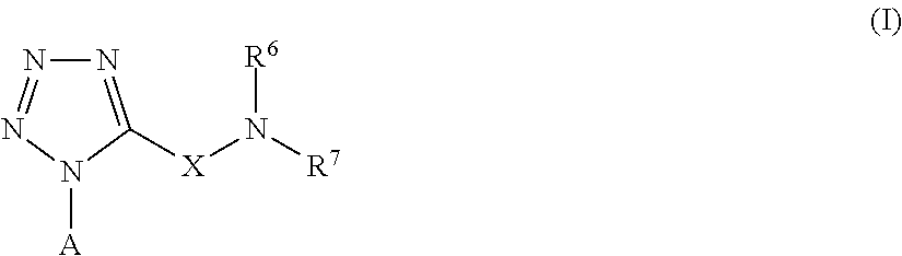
[A]N1C([X]N([R7])[R6])=NN=N1
